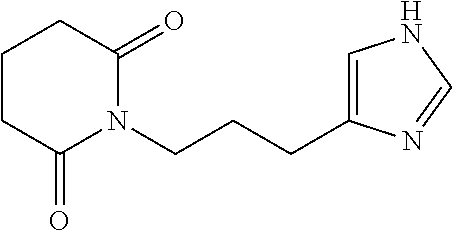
C1CC(=O)N(CCCC2=CNC=N2)C(=O)C1
